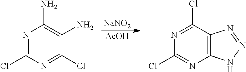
[NaNO2].[AcOH].N1=C(Cl)N=C(Cl)C(N)=C1N.N1=C(Cl)C2=C(N=C1Cl)NN=N2
